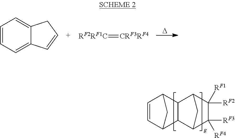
C12=CC=CC=C1C=CC2.[RF2RF1C]=[CRF3RF4].[D].C12C(C3C([RF3])([RF4])C([RF2])([RF1])C1C3)C1C=CC2C1
